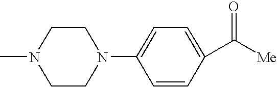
C1N(C)CCN(C2=CC=C(C([Me])=O)C=C2)C1
